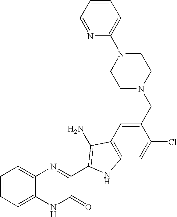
C1=C2C(=CC=C1)N=C(C1=C(N)C3=C(C=C(Cl)C(CN4CCN(C5=CC=CC=N5)CC4)=C3)N1)C(=O)N2
